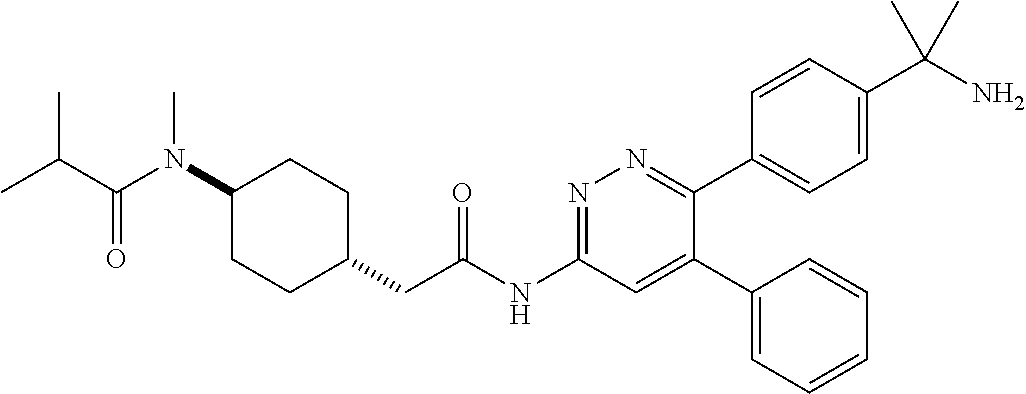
C1(N(C(=O)C(C)C)C)CCC(CC(NC2=NN=C(C3=CC=C(C(N)(C)C)C=C3)C(C3=CC=CC=C3)=C2)=O)CC1
